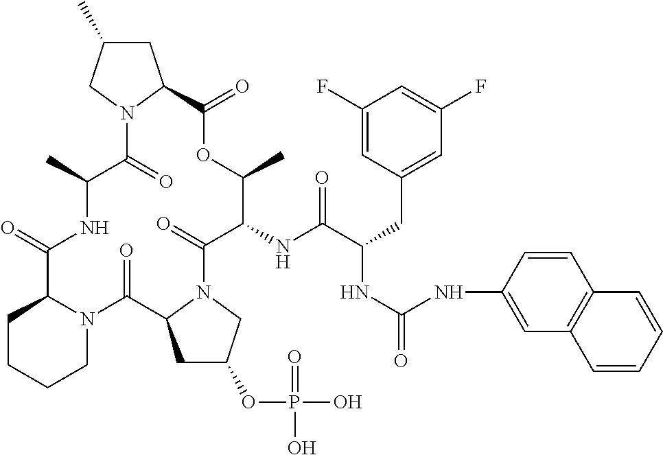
C1CCCN2C1C(=O)NC(C)C(=O)N1C(CC(C)C1)C(=O)OC(C)C(NC(C(CC1=CC(F)=CC(F)=C1)NC(=O)NC1=CC3=C(C=C1)C=CC=C3)=O)C(=O)N1C(C2=O)CC(OP(O)(=O)O)C1
